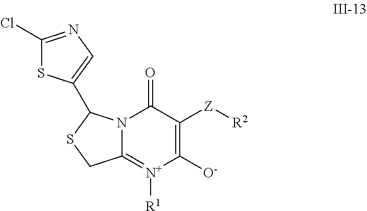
C1([O-])=C([Z][R2])C(=O)N2C(=[N+]1[R1])CSC2C1=CN=C(Cl)S1
